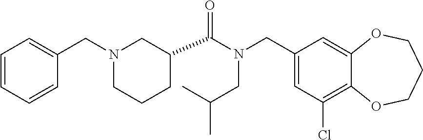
C1=CC=CC(CN2CCCC(C(N(CC(C)C)CC3=CC(Cl)=C4C(=C3)OCCCO4)=O)C2)=C1
